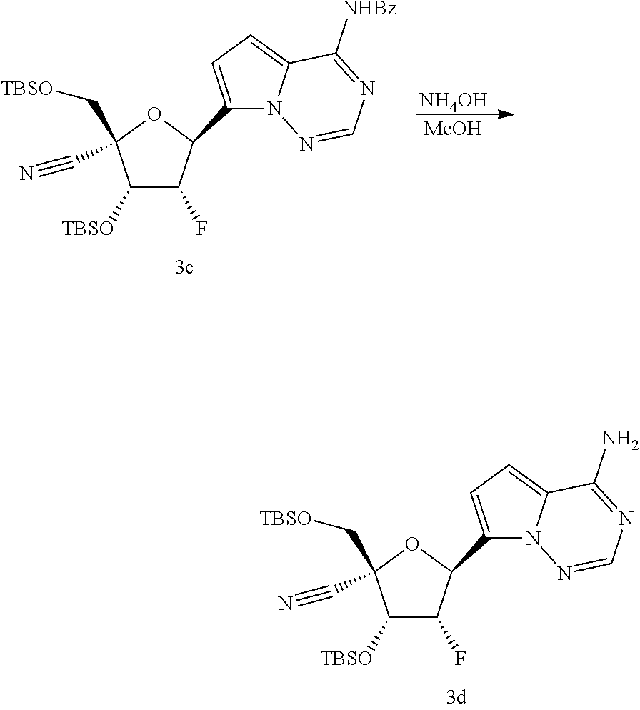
C1([TBSO])C(F)C(C2=CC=C3N2N=CN=C3N)OC1(C[TBSO])C#N.C1([TBSO])C(F)C(C2=CC=C3N2N=CN=C3[NHBz])OC1(C[TBSO])C#N.[MeOH].[NH4OH]
